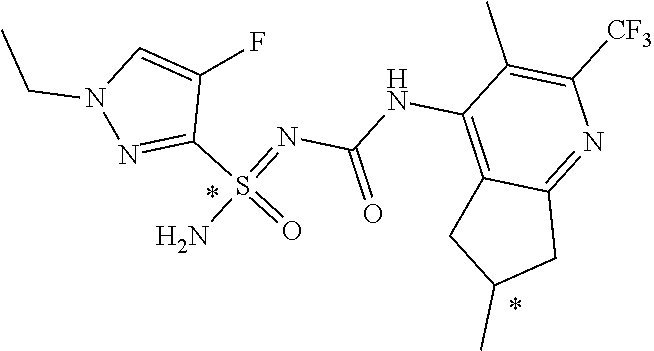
N1(CC)C=C(F)C(S(=NC(=O)NC2=C3CC(C)CC3=NC([CF3])=C2C)(N)=O)=N1
